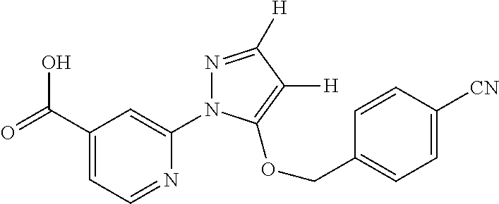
C1(C(=O)O)=CC=NC(N2N=C([H])C([H])=C2OCC2=CC=C([CN])C=C2)=C1
